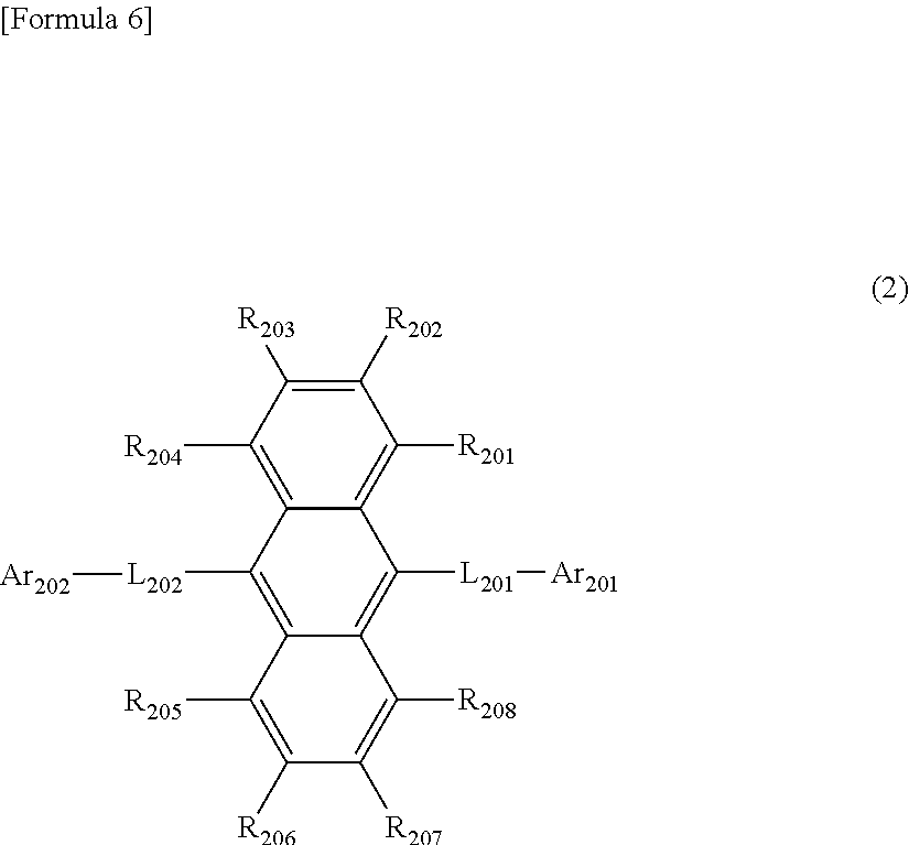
C12=C([R204])C([R203])=C([R202])C([R201])=C1C([L201][Ar201])=C1C(=C2[L202][Ar202])C([R205])=C([R206])C([R207])=C1[R208]
